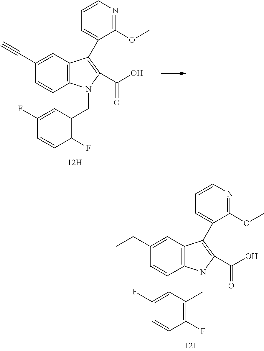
C12=C(C=C(C#C)C=C1)C(C1=CC=CN=C1OC)=C(C(O)=O)N2CC1=C(F)C=CC(F)=C1.C12=C(C=C(CC)C=C1)C(C1=CC=CN=C1OC)=C(C(O)=O)N2CC1=C(F)C=CC(F)=C1
